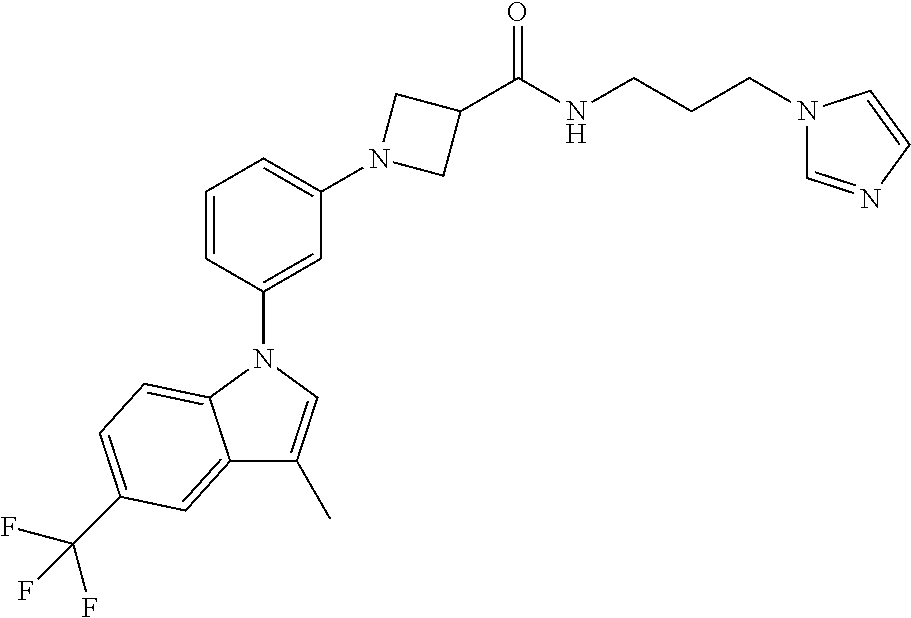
C1=CC(N2C3=CC=C(C(F)(F)F)C=C3C(C)=C2)=CC(N2CC(C(NCCCN3C=NC=C3)=O)C2)=C1
